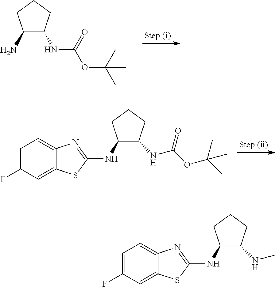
C1(N)C(NC(OC(C)(C)C)=O)CCC1.C1(NC2=NC3=CC=C(F)C=C3S2)C(NC(OC(C)(C)C)=O)CCC1.C1(NC2=NC3=CC=C(F)C=C3S2)C(NC)CCC1
